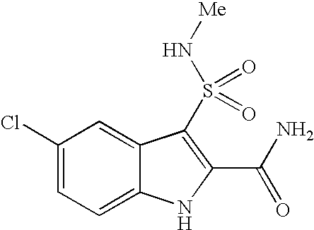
C1(Cl)=CC=C2C(=C1)C(S(=O)(=O)N[Me])=C(C(N)=O)N2
